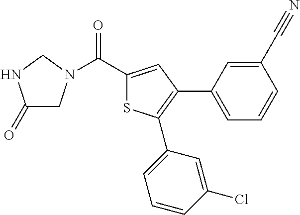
C1(=O)CN(C(C2=CC(C3=CC=CC(C#N)=C3)=C(C3=CC=CC(Cl)=C3)S2)=O)CN1
